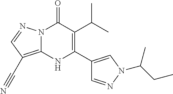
N12C(=C(C#N)C=N1)NC(C1=CN(C(CC)C)N=C1)=C(C(C)C)C2=O
